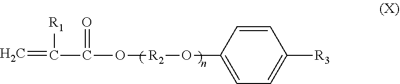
C=C([R1])C(=O)O[R2]OC1=CC=C([R3])C=C1
